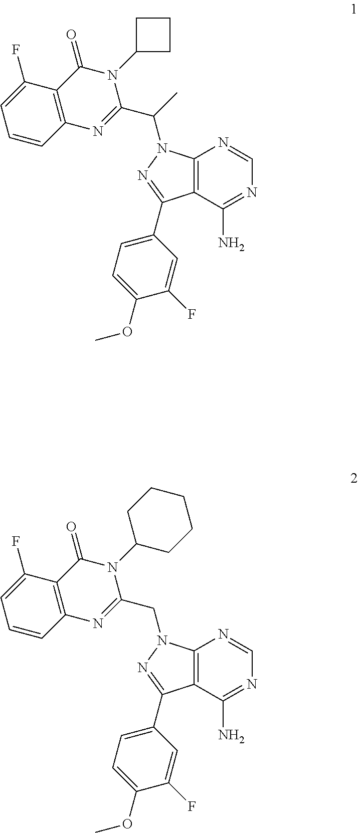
C12=C(C(N)=NC=N1)C(C1=CC=C(OC)C(F)=C1)=NN2C(C)C1=NC2=C(C(=O)N1C1CCC1)C(F)=CC=C2.C12=C(C(N)=NC=N1)C(C1=CC=C(OC)C(F)=C1)=NN2CC1=NC2=C(C(=O)N1C1CCCCC1)C(F)=CC=C2
